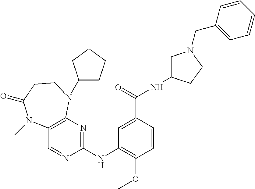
C12=C(N=C(NC3=C(OC)C=CC(C(=O)NC4CN(CC5=CC=CC=C5)CC4)=C3)N=C1)N(C1CCCC1)CCC(=O)N2C
